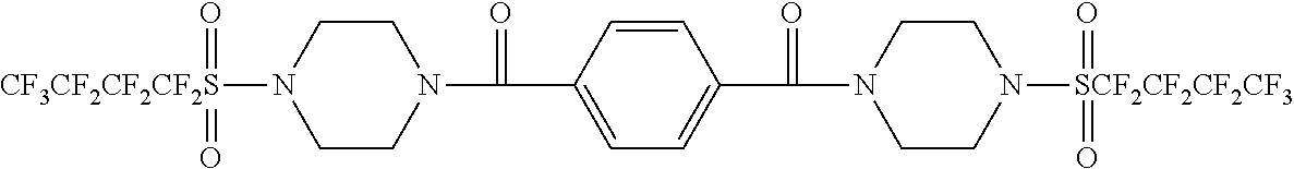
C1CN([CF3CF2CF2CF2S](=O)=O)CCN1C(=O)C1=CC=C(C(N2CCN([SCF2CF2CF2CF3](=O)=O)CC2)=O)C=C1
